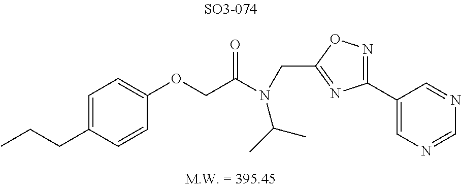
C1(OCC(N(C(C)C)CC2=NC(C3=CN=CN=C3)=NO2)=O)=CC=C(CCC)C=C1
